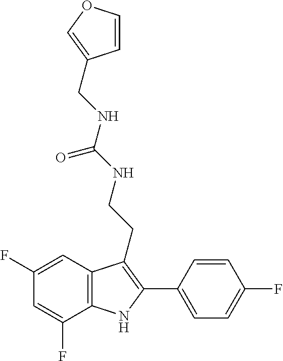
C1=C(F)C2=C(C=C1F)C(CCNC(NCC1=COC=C1)=O)=C(C1=CC=C(F)C=C1)N2
